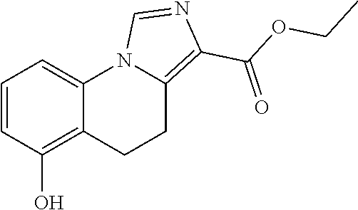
C1=CC(O)=C2C(=C1)N1C(=C(C(OCC)=O)N=C1)CC2
